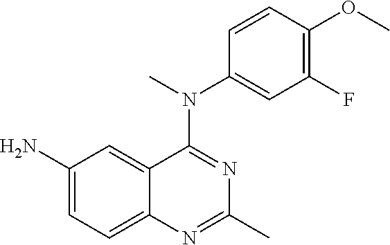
C1(N)=CC=C2C(=C1)C(N(C)C1=CC(F)=C(OC)C=C1)=NC(C)=N2
